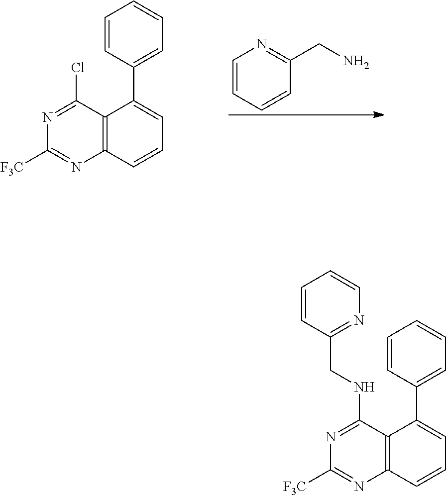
C12=C(C=CC=C1C1=CC=CC=C1)N=C([F3C])N=C2Cl.C1=CC=CC(CN)=N1.C12=C(C=CC=C1C1=CC=CC=C1)N=C([F3C])N=C2NCC1=NC=CC=C1
